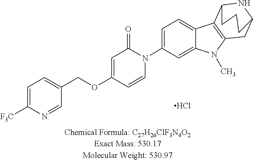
C1=C([F3C])N=CC(COC2=CC(=O)N(C3=CC=C4C(=C3)N(C)C3=C4C4NC(C3)CCC4)C=C2)=C1.Cl
